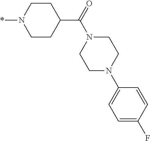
C1CN(*)CCC1C(=O)N1CCN(C2=CC=C(F)C=C2)CC1
